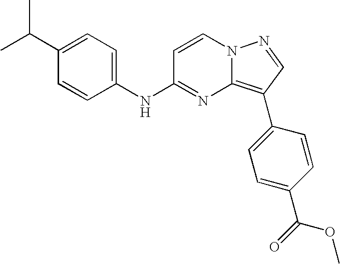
C1(C(C)C)=CC=C(NC2=NC3=C(C4=CC=C(C(=O)OC)C=C4)C=NN3C=C2)C=C1
